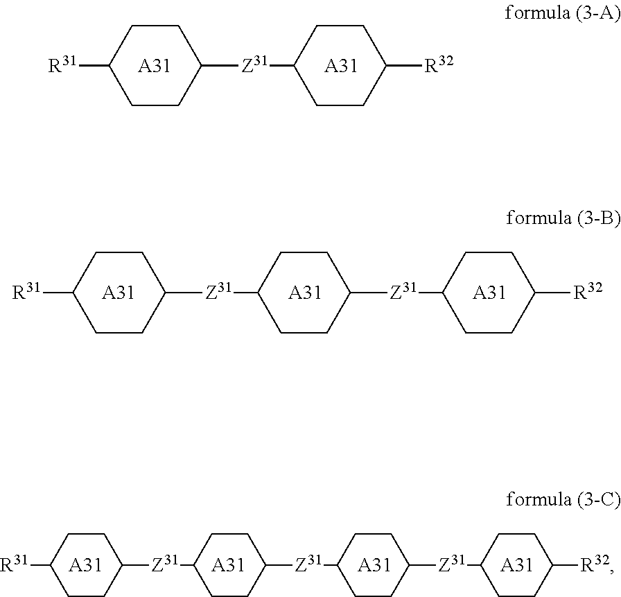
C1CC([R31])CCC1[Z31]C1CCC([R32])CC1.[A31].[A31].[A31].[A31].C1CC([R31])CCC1[Z31]C1CCC([Z31]C2CCC([R32])CC2)CC1.[A31].C1CC([R31])CCC1[Z31]C1CCC([Z31]C2CCC([Z31]C3CCC([R32])CC3)CC2)CC1.[A31].[A31].[A31].[A31]
